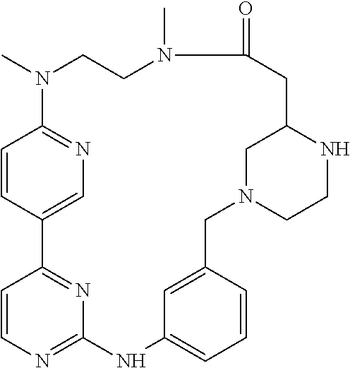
C1=CC2=CN=C1N(C)CCN(C)C(=O)CC1NCCN(CC3=CC(=CC=C3)NC3=NC=CC2=N3)C1
